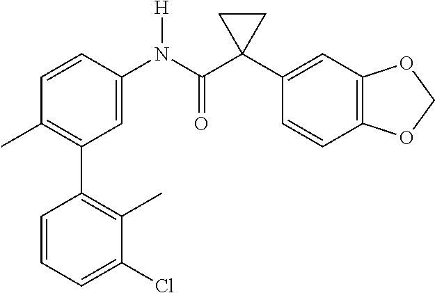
C1=C(N(C(C2(C3=CC4=C(C=C3)OCO4)CC2)=O)[H])C=CC(C)=C1C1=C(C)C(Cl)=CC=C1
